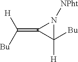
C1([Bu])([H])N([NPht])C1=C([Bu])[H]
